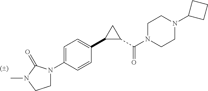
C1=C(N2CCN(C)C2=O)C=CC(C2C(C(N3CCN(C4CCC4)CC3)=O)C2)=C1
